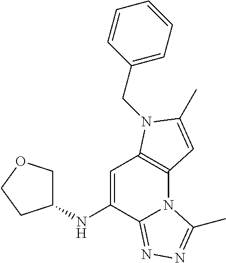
C1OCCC1NC1=CC2=C(N3C1=NN=C3C)C=C(C)N2CC1=CC=CC=C1
